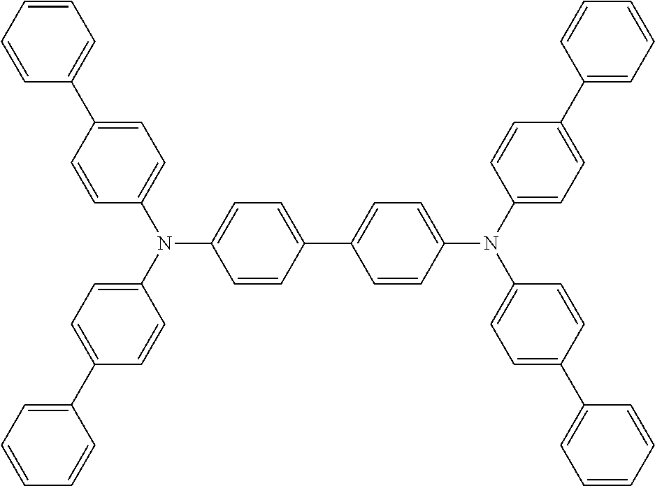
C1=CC(C2=CC=CC=C2)=CC=C1N(C1=CC=C(C2=CC=CC=C2)C=C1)C1=CC=C(C2=CC=C(N(C3=CC=C(C4=CC=CC=C4)C=C3)C3=CC=C(C4=CC=CC=C4)C=C3)C=C2)C=C1
